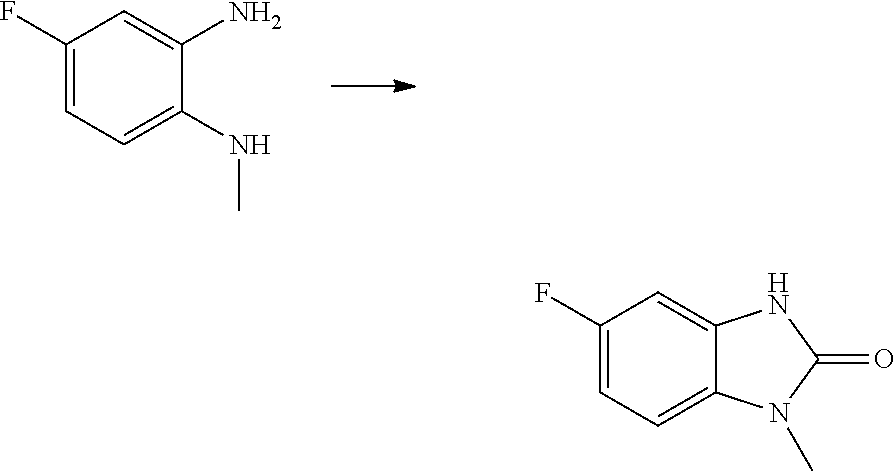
C1(F)=CC=C(NC)C(N)=C1.C1(F)=CC=C2C(=C1)NC(=O)N2C
